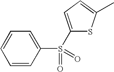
C1=CC(S(=O)(=O)C2=CC=C(C)S2)=CC=C1
